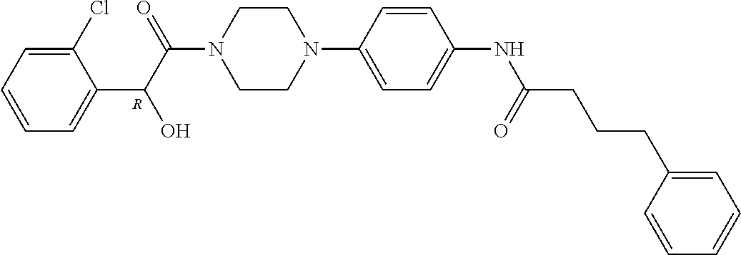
C1(Cl)=CC=CC=C1C(C(=O)N1CCN(C2=CC=C(NC(CCCC3=CC=CC=C3)=O)C=C2)CC1)O.[R]
